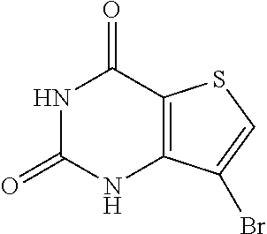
N1C(=O)NC2=C(C1=O)SC=C2Br
